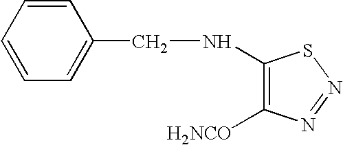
C1([H2NCO])=C(NCC2=CC=CC=C2)SN=N1
